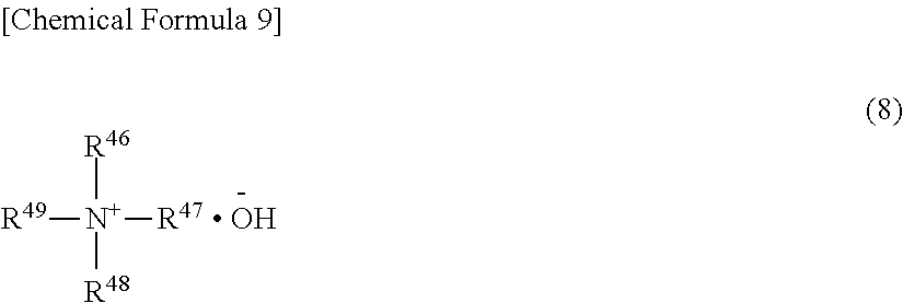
[R46][N+]([R48])([R47])[R49].[ OH]
